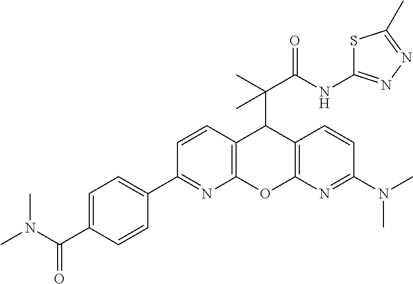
C12=C(N=C(N(C)C)C=C1)OC1=C(C2C(C)(C(NC2=NN=C(C)S2)=O)C)C=CC(C2=CC=C(C(N(C)C)=O)C=C2)=N1
